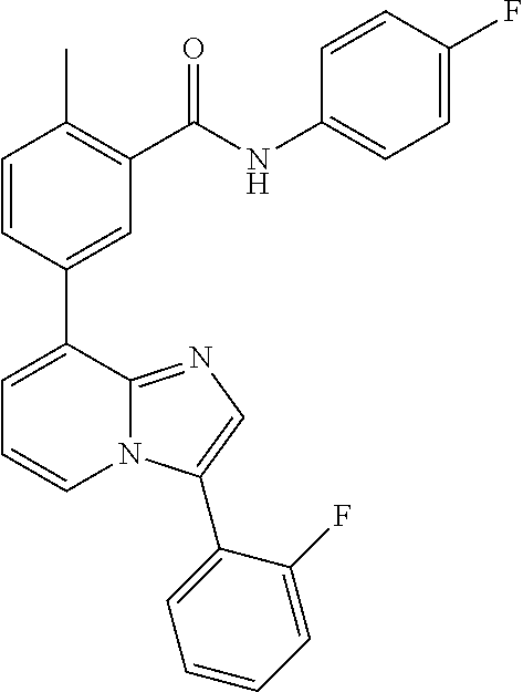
C1=CC(C2=CC=CN3C2=NC=C3C2=CC=CC=C2F)=CC(C(=O)NC2=CC=C(F)C=C2)=C1C
